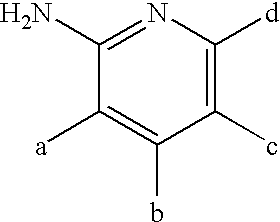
C1(c)=C([d])N=C(N)C([a])=C1b
